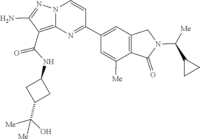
C(NC1CC(C(O)([Me])[Me])C1)(=O)C1=C2N(N=C1N)C=CC(C1=CC3=C(C([Me])=C1)C(=O)N(C(C1CC1)[Me])C3)=N2
